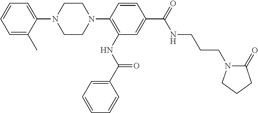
C1=CC=C(C)C(N2CCN(C3=C(NC(=O)C4=CC=CC=C4)C=C(C(NCCCN4C(=O)CCC4)=O)C=C3)CC2)=C1
